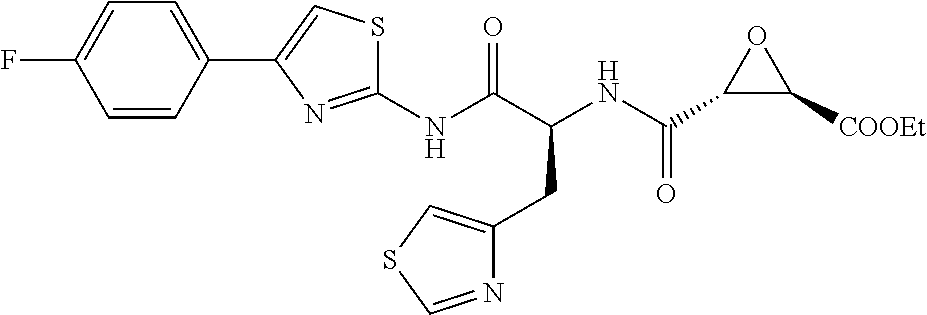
C1(NC(C(NC(C2C([COOEt])O2)=O)CC2=CSC=N2)=O)=NC(C2=CC=C(F)C=C2)=CS1
